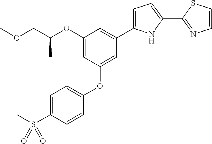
C1(OC(COC)C)=CC(OC2=CC=C(S(C)(=O)=O)C=C2)=CC(C2=CC=C(C3=NC=CS3)N2)=C1
